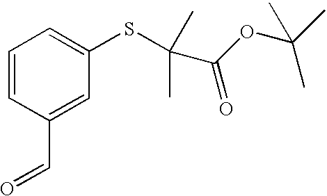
C1=CC(C=O)=CC(SC(C)(C)C(OC(C)(C)C)=O)=C1
